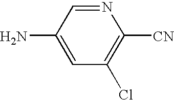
C1=C(N)C=NC([CN])=C1Cl
